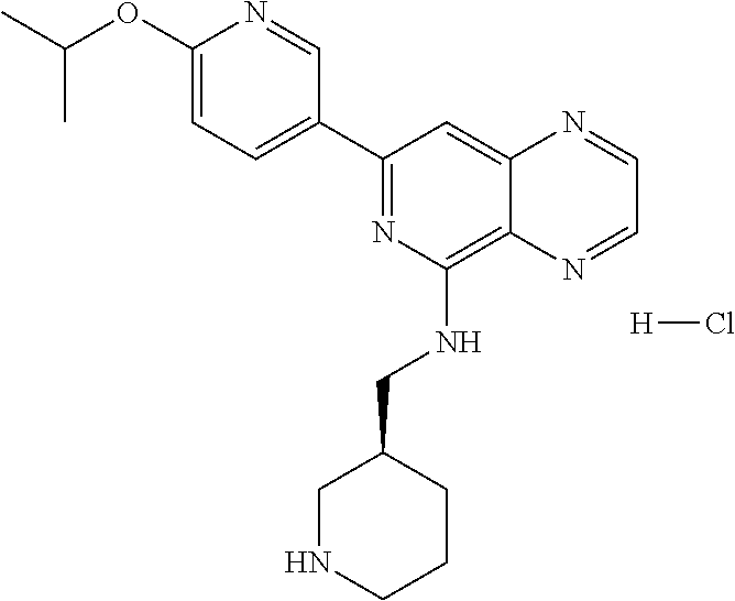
C1(C2=CC=C(OC(C)C)N=C2)=NC(NCC2CNCCC2)=C2C(=C1)N=CC=N2.[H]Cl
